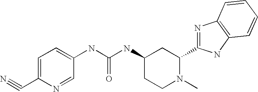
C1=C(C#N)N=CC(NC(NC2CCN(C)C(C3=NC4=C(N3)C=CC=C4)C2)=O)=C1
